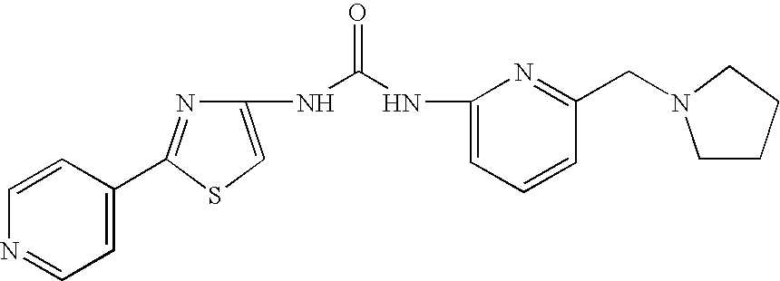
N1=C(C2=CC=NC=C2)SC=C1NC(=O)NC1=CC=CC(CN2CCCC2)=N1
